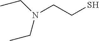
N(CCS)(CC)CC
